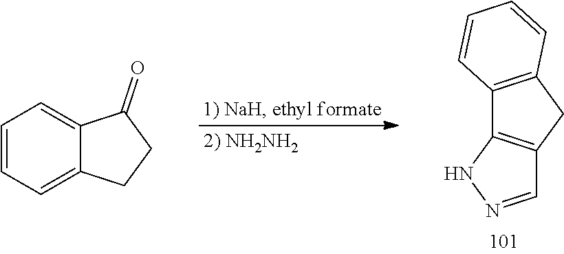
C12=C(CC3=C1NN=C3)C=CC=C2.C1=CC=C2C(=C1)C(=O)CC2
